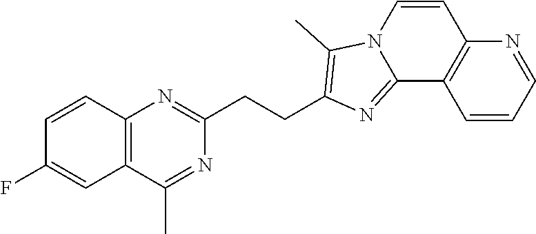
C1=CC2=C(C=C1F)C(C)=NC(CCC1=C(C)N3C=CC4=C(C=CC=N4)C3=N1)=N2
